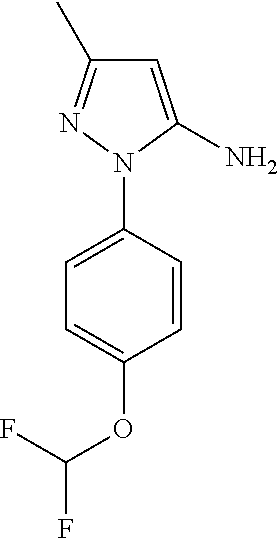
C1=C(N2C(N)=CC(C)=N2)C=CC(OC(F)F)=C1
